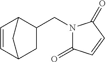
C1(CN2C(=O)C=CC2=O)C2C=CC(C1)C2
